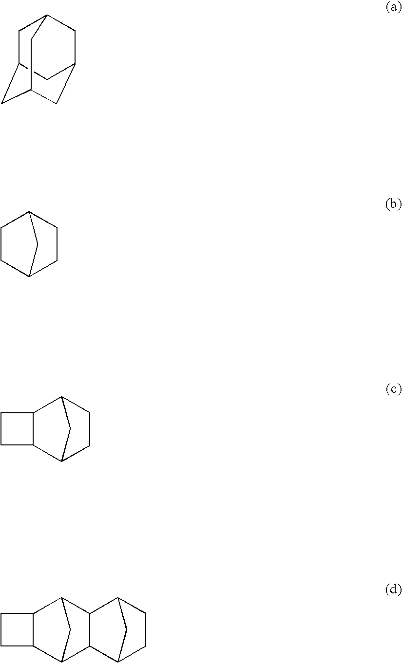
C1C2CC3CC(CC1C3)C2.C1C2CCC(C1)C2.C12C3CCC(C1CC2)C3.C1CC2C3CC(C12)C1C3C2CCC1C2
